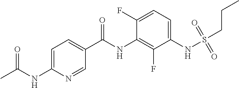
C1=C(NC(C)=O)N=CC(C(NC2=C(F)C(NS(=O)(=O)CCC)=CC=C2F)=O)=C1
